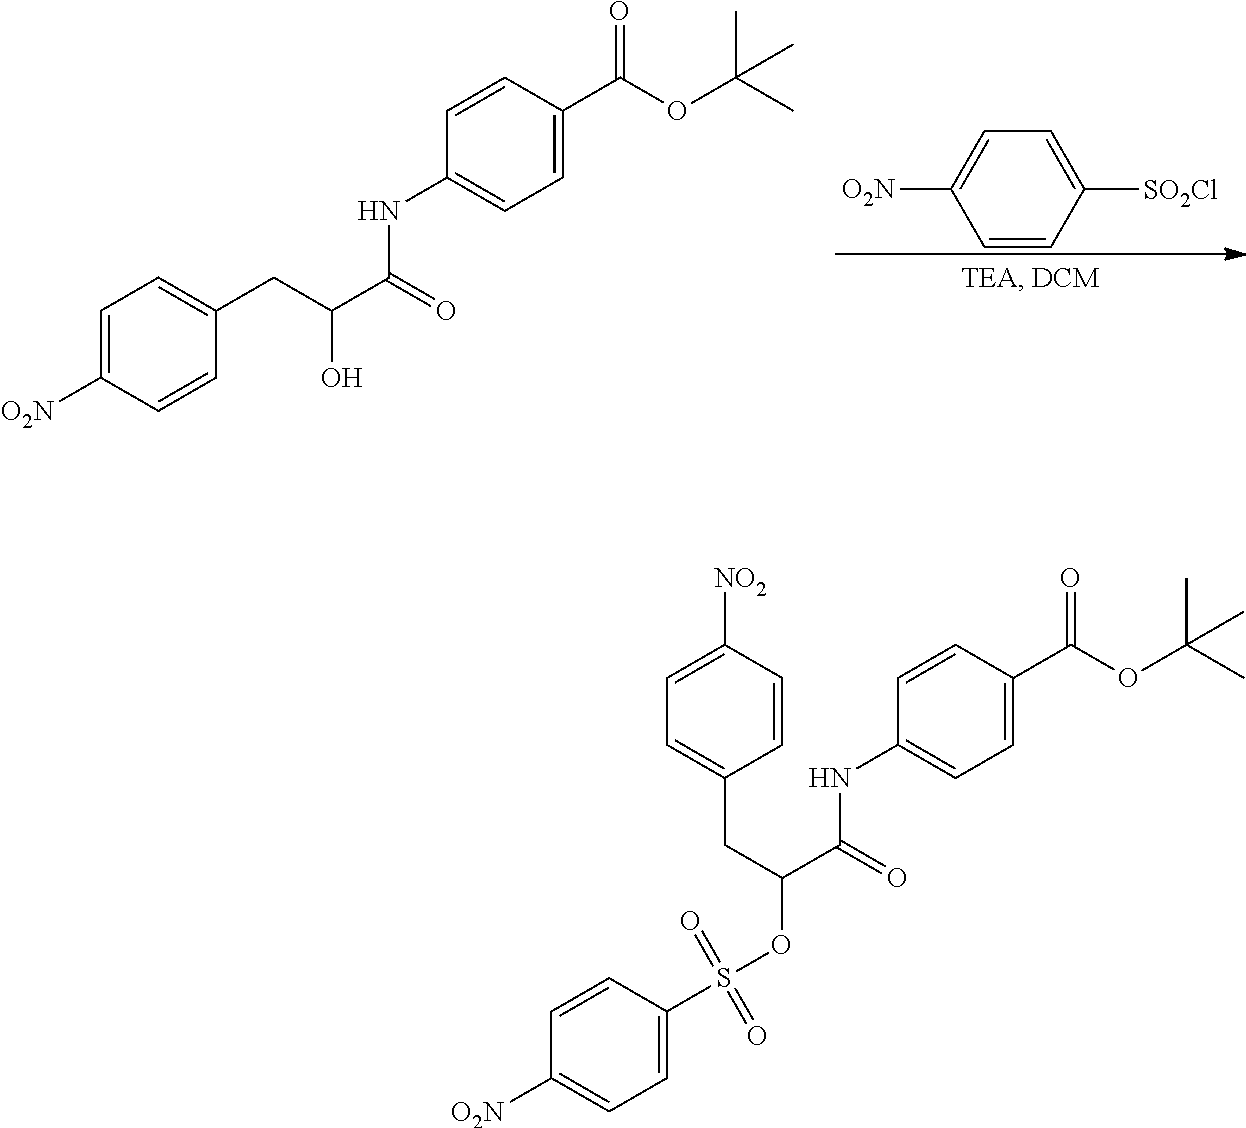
[O2N]C1=CC=C([SO2Cl])C=C1.C1=C([O2N])C=CC(CC(C(=O)NC2=CC=C(C(=O)OC(C)(C)C)C=C2)O)=C1.C(C(=O)NC1=CC=C(C(=O)OC(C)(C)C)C=C1)(CC1=CC=C([NO2])C=C1)OS(=O)(C1=CC=C([O2N])C=C1)=O
